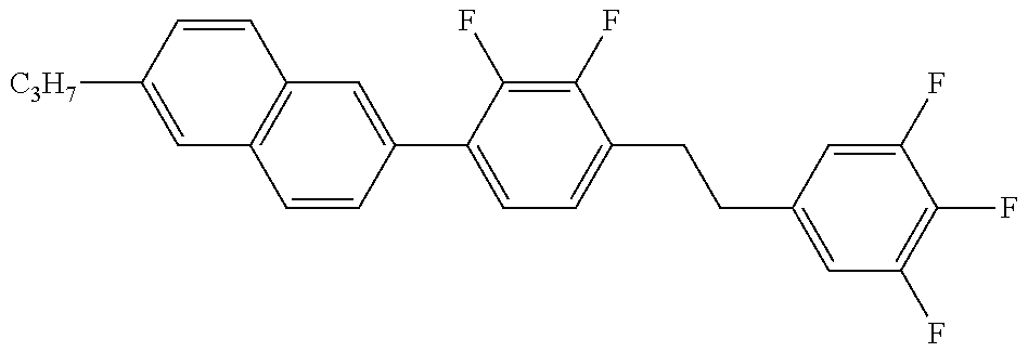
C1=C([C3H7])C=CC2=C1C=CC(C1=CC=C(CCC3=CC(F)=C(F)C(F)=C3)C(F)=C1F)=C2
